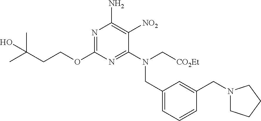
C(CCOC1=NC(N)=C([NO2])C(N(CC2=CC=CC(CN3CCCC3)=C2)C[CO2Et])=N1)(C)(C)O
